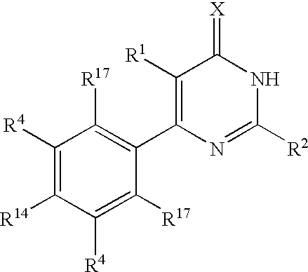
C1([R4])=C([R14])C([R4])=C([R17])C(C2=C([R1])C(=[X])NC([R2])=N2)=C1[R17]
